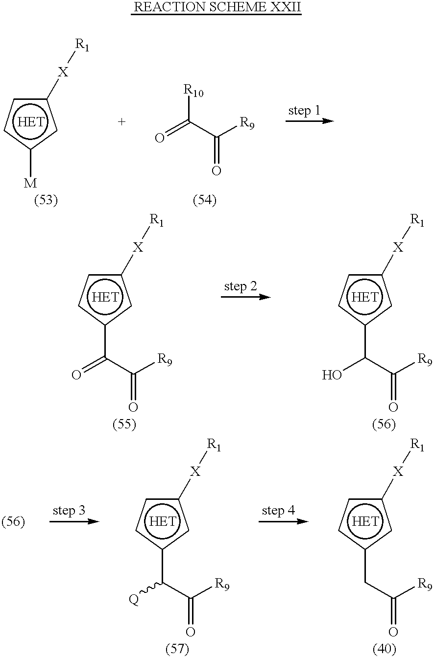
c1([X][R1])ccc([M])c1.c1([X][R1])ccc(CC(=O)[R9])c1.[REACTION SCHEME XXII].[R10]C(C(=O)[R9])=O.c1([X][R1])ccc(C(C(=O)[R9])=O)c1.c1([X][R1])cc(C(C(=O)[R9])O)cC1.c1([X][R1])ccc(C(C(=O)[R9])[Q])c1
